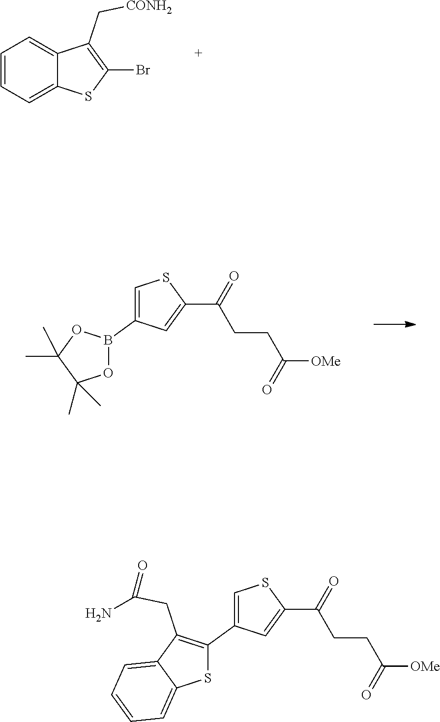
C1=C(C2=C(CC(=O)N)C3=CC=CC=C3S2)C=C(C(=O)CCC([OMe])=O)S1.C1=CC=C2C(=C1)C(C[CONH2])=C(Br)S2.C1=C(B2OC(C)(C)C(C)(C)O2)C=C(C(=O)CCC([OMe])=O)S1
